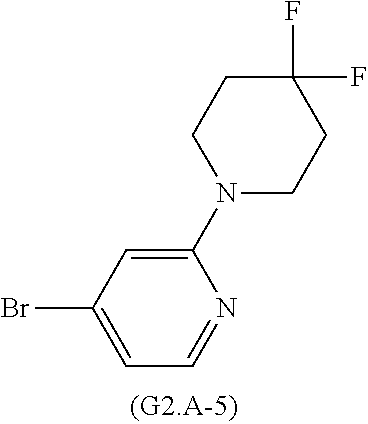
BrC1=CC=NC(N2CCC(F)(F)CC2)=C1
